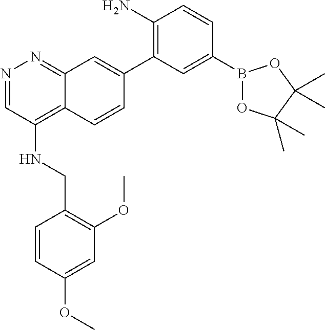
C1(N)=C(C2=CC3=NN=CC(NCC4=C(OC)C=C(OC)C=C4)=C3C=C2)C=C(B2OC(C)(C)C(C)(C)O2)C=C1
